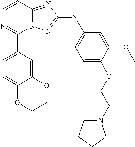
C1=CN=C(C2=CC=C3C(=C2)OCCO3)N2C1=NC(NC1=CC=C(OCCN3CCCC3)C(OC)=C1)=N2
